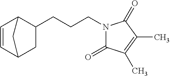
C(CC1C2C=CC(C1)C2)CN1C(=O)C(C)=C(C)C1=O
